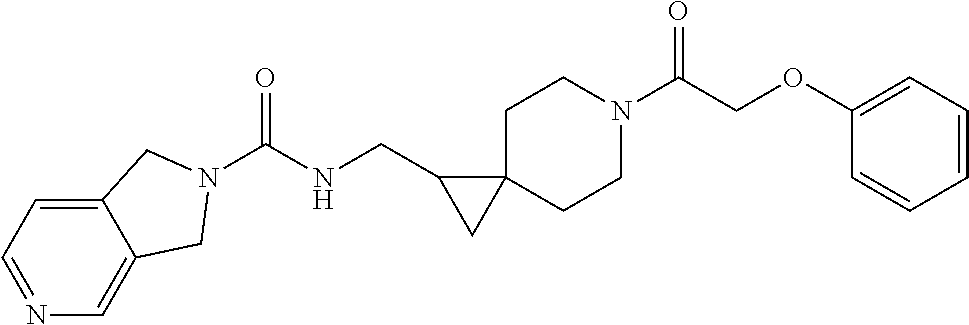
C1N(C(COC2=CC=CC=C2)=O)CCC2(C1)C(CNC(=O)N1CC3=CN=CC=C3C1)C2
